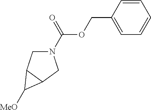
N1(C(=O)OCC2=CC=CC=C2)CC2C(C1)C2[MeO]
